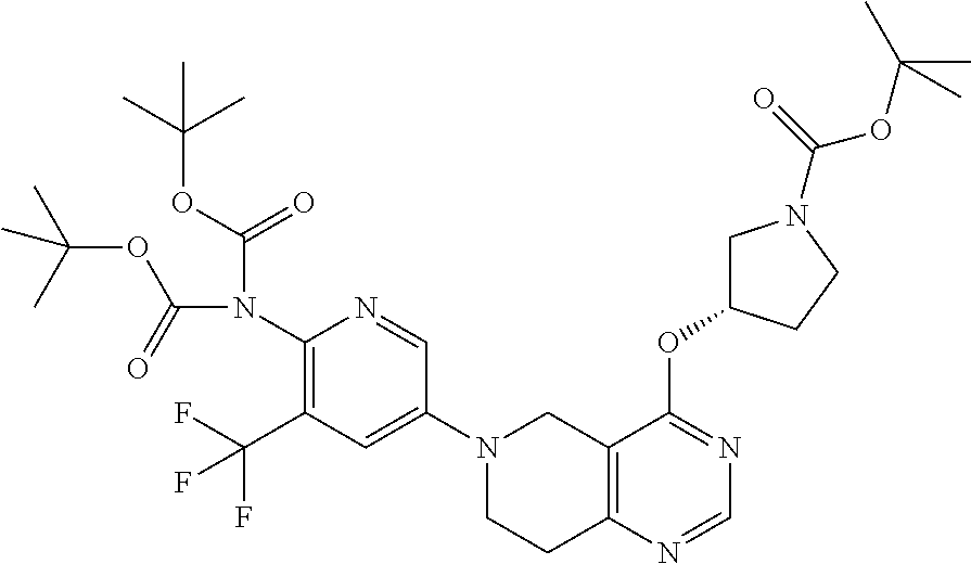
C1(N(C(=O)OC(C)(C)C)C(=O)OC(C)(C)C)=C(C(F)(F)F)C=C(N2CCC3=C(C2)C(OC2CN(C(=O)OC(C)(C)C)CC2)=NC=N3)C=N1
